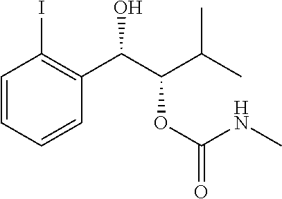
C1=CC=CC(C(C(C(C)C)OC(=O)NC)O)=C1I
